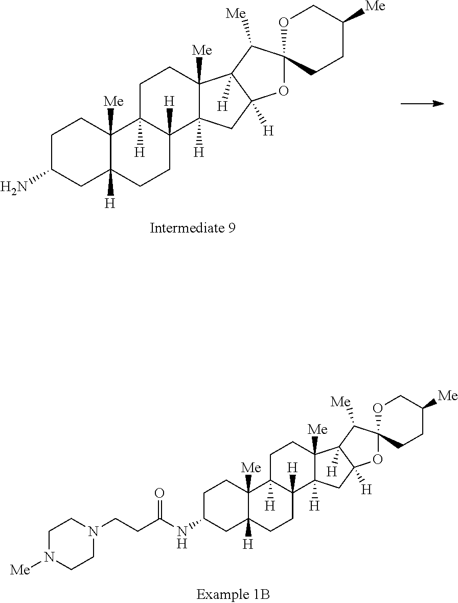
C1C(N)CC2([H])C([Me])(C1)C1([H])C([H])(CC2)C2([H])C([Me])(CC1)C1([H])C([H])(C2)OC2(C1[Me])CCC([Me])CO2.C1C(NC(CCN2CCN([Me])CC2)=O)CC2([H])C([Me])(C1)C1([H])C([H])(CC2)C2([H])C([Me])(CC1)C1([H])C([H])(C2)OC2(C1[Me])CCC([Me])CO2
